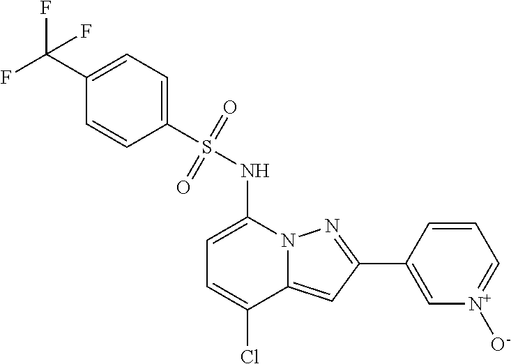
C1(C2=NN3C(=C2)C(Cl)=CC=C3NS(=O)(=O)C2=CC=C(C(F)(F)F)C=C2)=C[N+]([O-])=CC=C1
